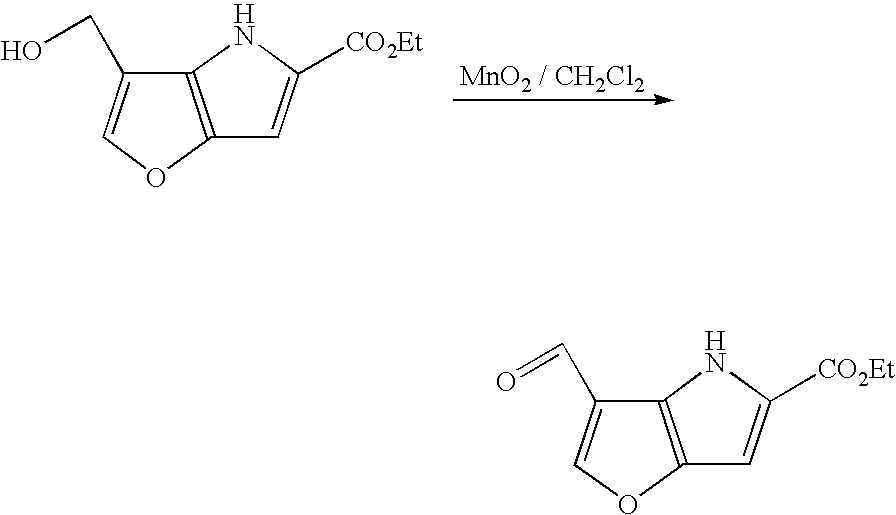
C12=C(OC=C1CO)C=C([CO2Et])N2.C12=C(OC=C1C=O)C=C([CO2Et])N2
